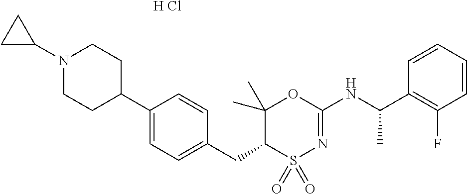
C1=CC(CC2C(C)(C)OC(NC(C3=C(F)C=CC=C3)C)=NS2(=O)=O)=CC=C1C1CCN(C2CC2)CC1.[H Cl]
